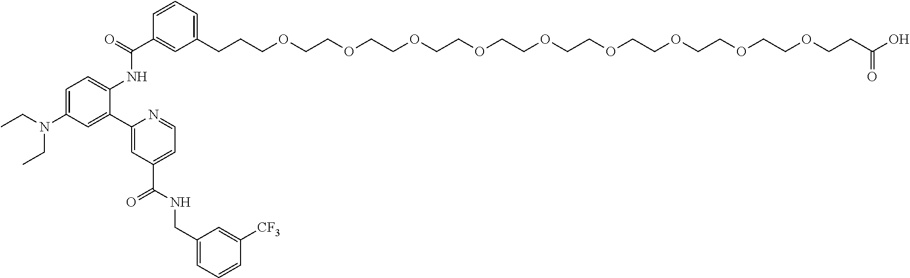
C1=C(N(CC)CC)C=C(C2=CC(C(NCC3=CC=CC([CF3])=C3)=O)=CC=N2)C(NC(C2=CC(CCCOCCOCCOCCOCCOCCOCCOCCOCCOCCC(O)=O)=CC=C2)=O)=C1
